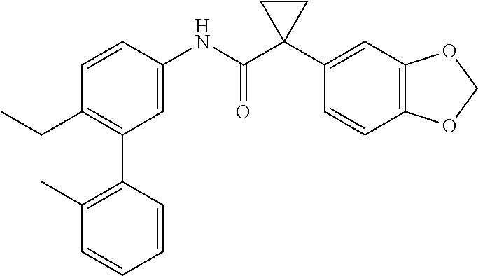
C1=C(NC(C2(C3=CC4=C(C=C3)OCO4)CC2)=O)C=CC(CC)=C1C1=C(C)C=CC=C1
